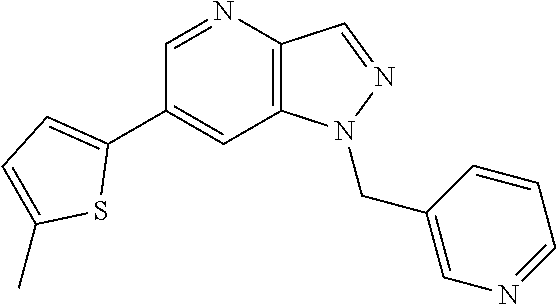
C1(C2=CC=C(C)S2)=CC2=C(C=NN2CC2=CN=CC=C2)N=C1
